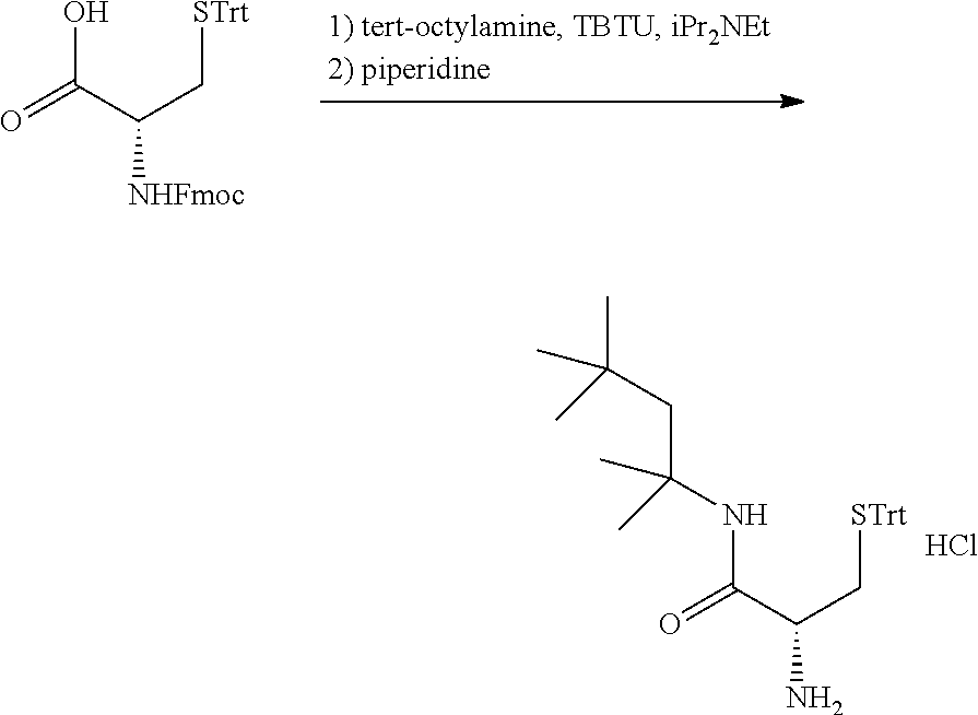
C(O)(C(C[STrt])[NHFmoc])=O.C(NC(C)(CC(C)(C)C)C)(C(C[STrt])N)=O.Cl
